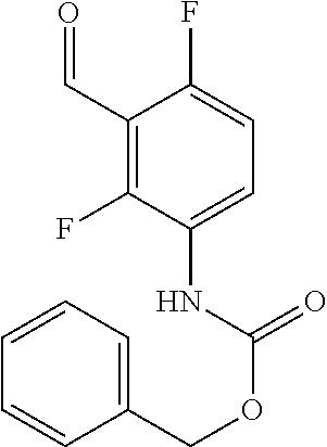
C1(C=O)=C(F)C(NC(=O)OCC2=CC=CC=C2)=CC=C1F
